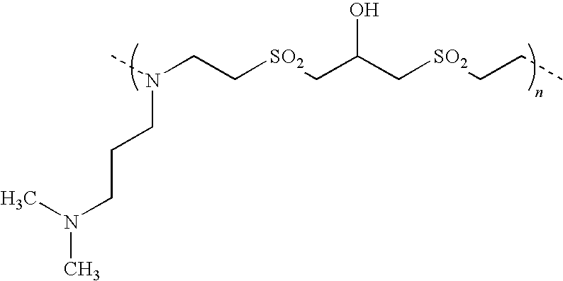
N(CCCN(C)C)(CC[SO2]CC(C[SO2]CCC)O)C
